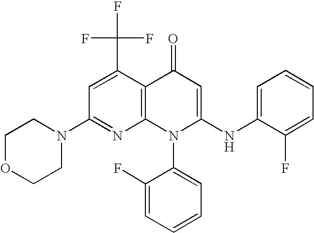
C1(N2CCOCC2)=NC2=C(C(C(F)(F)F)=C1)C(=O)C=C(NC1=CC=CC=C1F)N2C1=CC=CC=C1F
